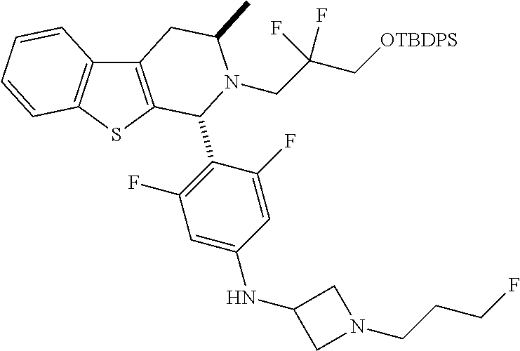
C1(F)=CC(NC2CN(CCCF)C2)=CC(F)=C1C1C2=C(C3=C(S2)C=CC=C3)CC(C)N1CC(C[OTBDPS])(F)F
